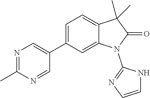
C1(C2=CN=C(C)N=C2)=CC=C2C(=C1)N(C1=NC=CN1)C(=O)C2(C)C
